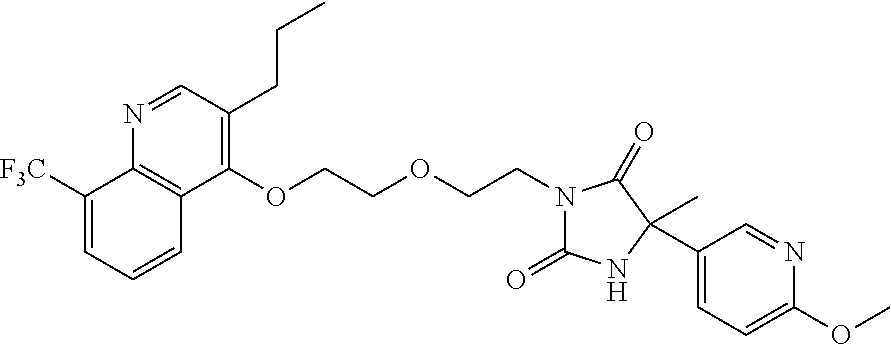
C1([F3C])=CC=CC2=C1N=CC(CCC)=C2OCCOCCN1C(=O)NC(C)(C2=CC=C(OC)N=C2)C1=O
